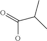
OC(=O)C(C)C
